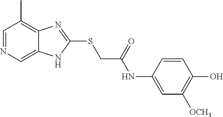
C1=NC=C2C(=C1C)N=C(SCC(NC1=CC([OCH3])=C(O)C=C1)=O)N2
